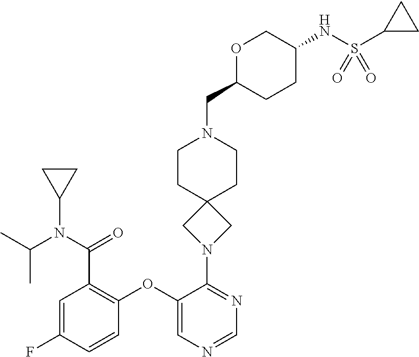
C1=C(F)C=CC(OC2=CN=CN=C2N2CC3(C2)CCN(CC2CCC(NS(C4CC4)(=O)=O)CO2)CC3)=C1C(N(C(C)C)C1CC1)=O
